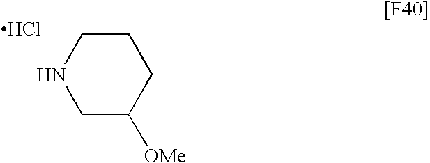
C1CNCC([OMe])C1.Cl
